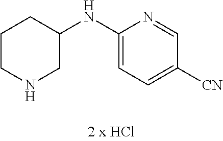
C1(NC2CCCNC2)=CC=C([CN])C=N1
